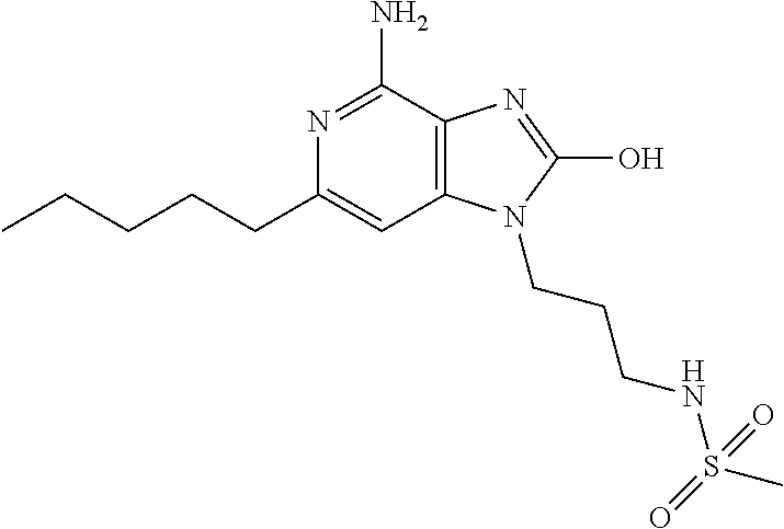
N1=C(N)C2=C(C=C1CCCCC)N(CCCNS(C)(=O)=O)C(O)=N2
